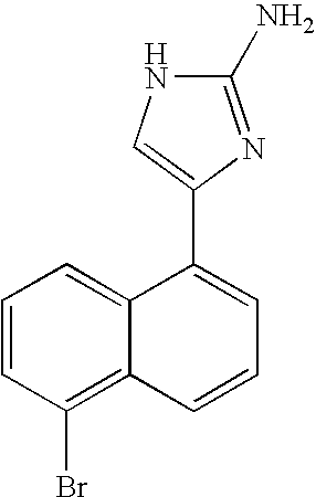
C1=CC(Br)=C2C(=C1)C(C1=CNC(N)=N1)=CC=C2
